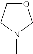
O1CCN(C)C1
